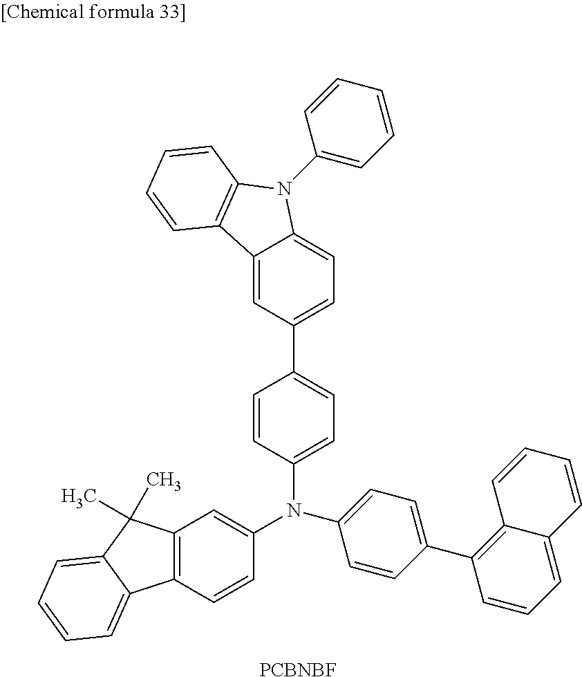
[PCBNBF].C12=CC=C(C3=CC=C(N(C4=CC5=C(C=C4)C4=CC=CC=C4C5(C)C)C4=CC=C(C5=C6C(=CC=C5)C=CC=C6)C=C4)C=C3)C=C1C1=C(N2C2=CC=CC=C2)C=CC=C1
